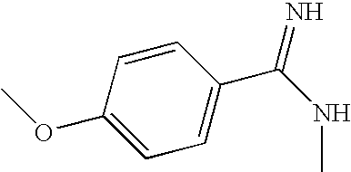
C1=CC(OC)=CC=C1C(NC)=N
